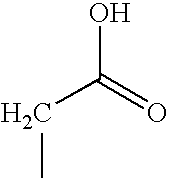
OC(CC)=O
